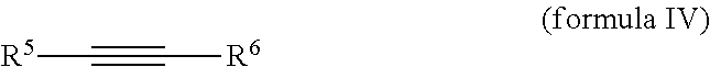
[R5]C#C[R6]
